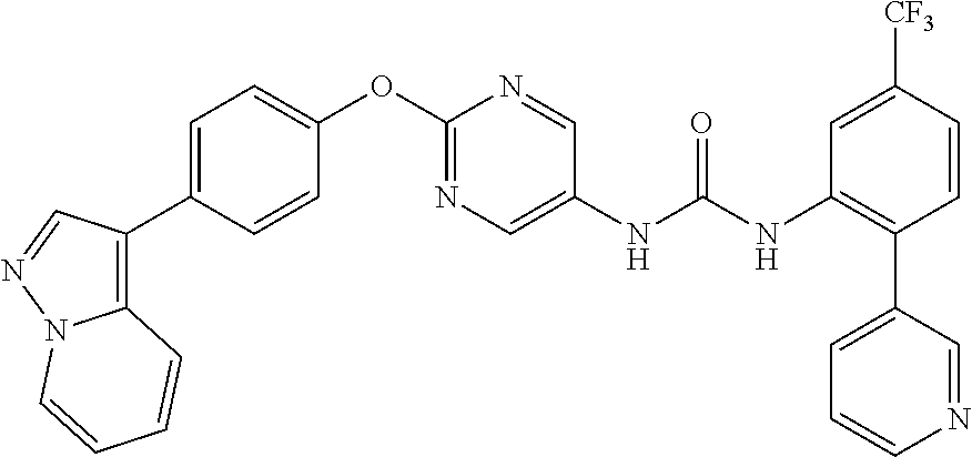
C1=C(C2=C3N(N=C2)C=CC=C3)C=CC(OC2=NC=C(NC(=O)NC3=C(C4=CC=CN=C4)C=CC([CF3])=C3)C=N2)=C1
